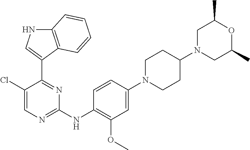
C1(Cl)=CN=C(NC2=C(OC)C=C(N3CCC(N4CC(C)OC(C)C4)CC3)C=C2)N=C1C1=CNC2=C1C=CC=C2
